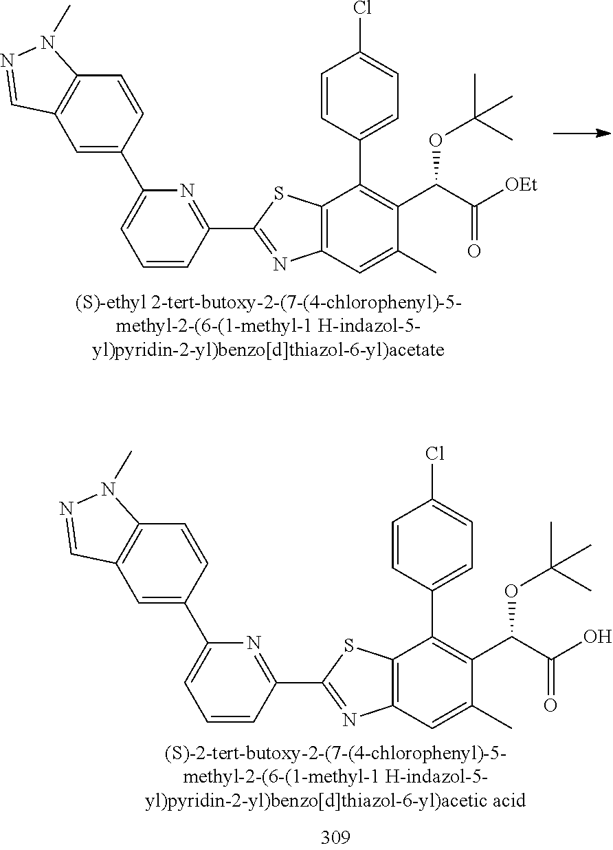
C12=C(C=C(C)C(C(C([OEt])=O)OC(C)(C)C)=C1C1=CC=C(Cl)C=C1)N=C(C1=NC(C3=CC4=C(C=C3)N(C)N=C4)=CC=C1)S2.C12=C(C=C(C)C(C(C(O)=O)OC(C)(C)C)=C1C1=CC=C(Cl)C=C1)N=C(C1=NC(C3=CC4=C(C=C3)N(C)N=C4)=CC=C1)S2
